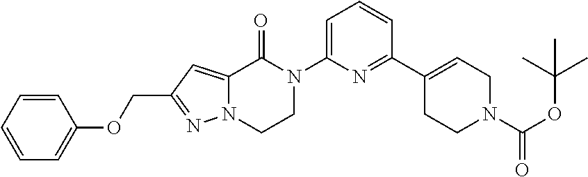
C1=CC=CC(OCC2=NN3C(=C2)C(=O)N(C2=CC=CC(C4=CCN(C(OC(C)(C)C)=O)CC4)=N2)CC3)=C1
